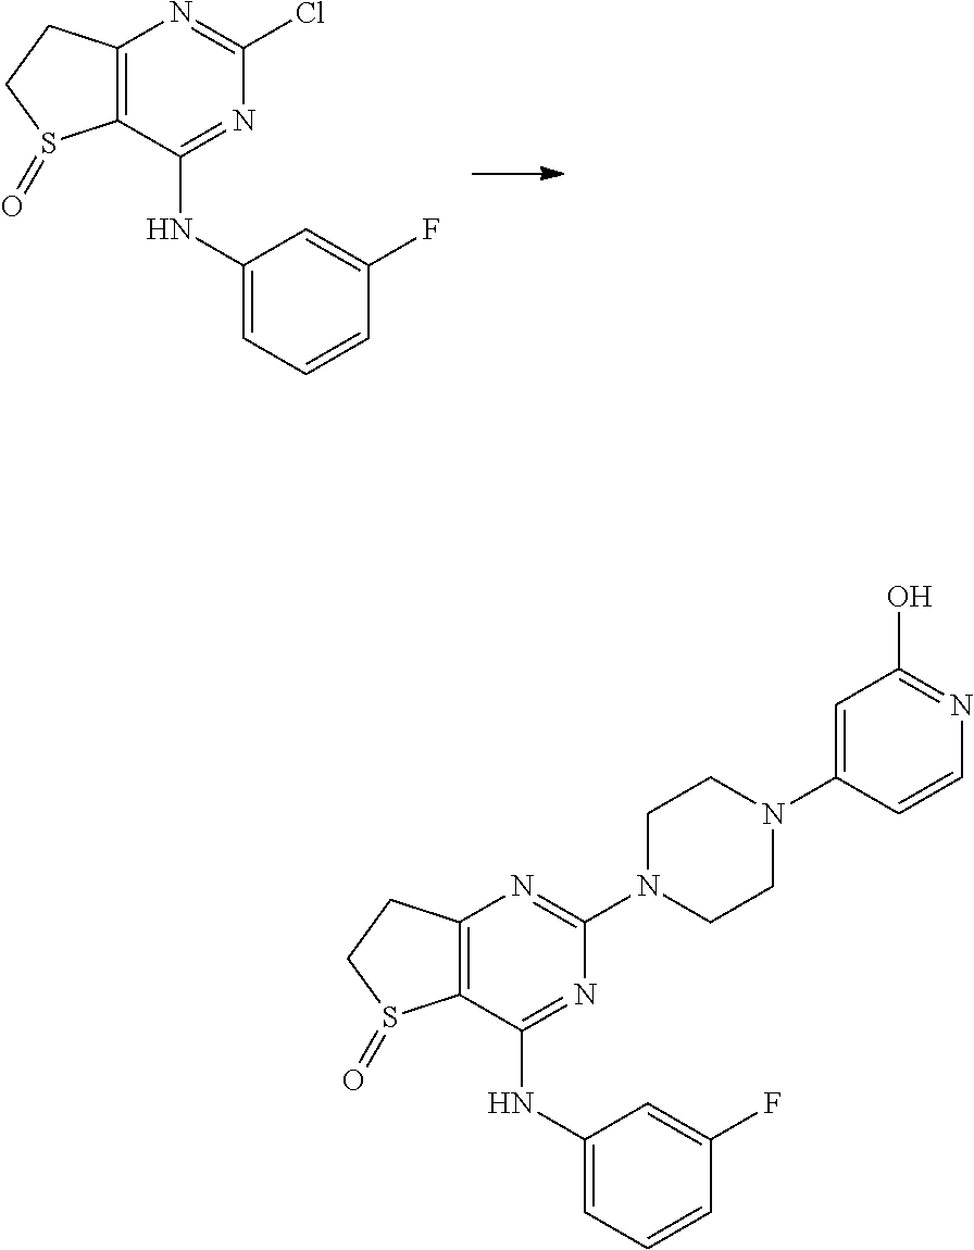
C12=C(C(NC3=CC=CC(F)=C3)=NC(Cl)=N1)S(=O)CC2.C12=C(C(NC3=CC=CC(F)=C3)=NC(N3CCN(C4=CC(O)=NC=C4)CC3)=N1)S(=O)CC2
